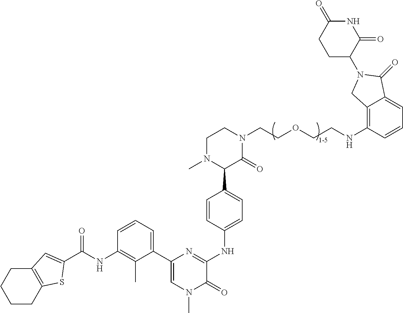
N1(C)C(C2=CC=C(NC3=NC(C4=CC=CC(NC(=O)C5=CC6=C(CCCC6)S5)=C4C)=CN(C)C3=O)C=C2)C(=O)N(CCOCCNC2=C3C(=CC=C2)C(=O)N(C2C(=O)NC(=O)CC2)C3)CC1
